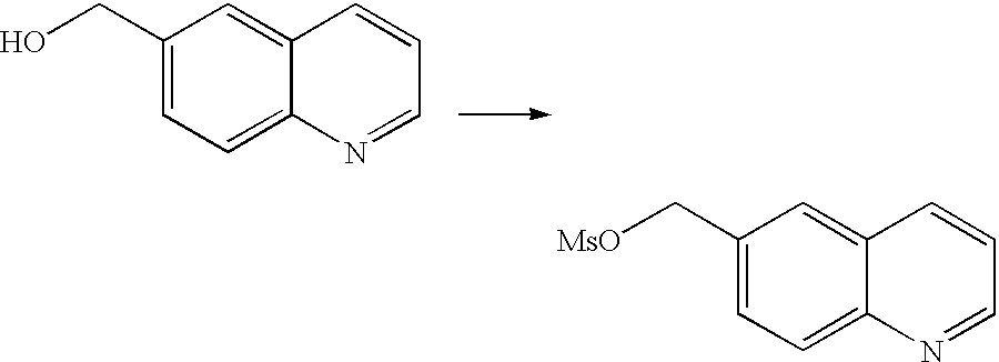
OCC1=CC=C2C(=C1)C=CC=N2.[MsO]CC1=CC=C2C(=C1)C=CC=N2
